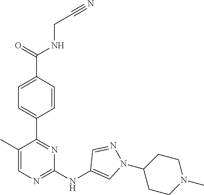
C(CNC(C1=CC=C(C2=NC(NC3=CN(C4CCN(C)CC4)N=C3)=NC=C2C)C=C1)=O)#N
